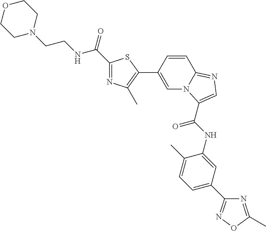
C1(C(NCCN2CCOCC2)=O)=NC(C)=C(C2=CN3C(=NC=C3C(=O)NC3=CC(C4=NOC(C)=N4)=CC=C3C)C=C2)S1
